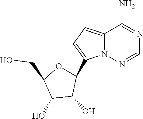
C12=CC=C(C3OC(CO)C(O)C3O)N1N=CN=C2N
